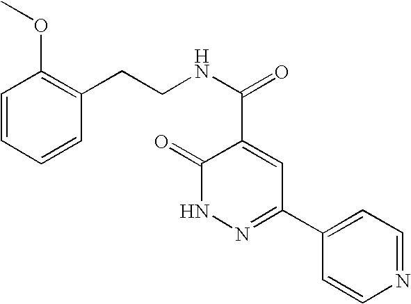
C1=CN=CC=C1C1=NNC(=O)C(C(=O)NCCC2=C(OC)C=CC=C2)=C1
